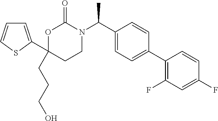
C1(CCCO)(C2=CC=CS2)CCN(C(C2=CC=C(C3=C(F)C=C(F)C=C3)C=C2)C)C(=O)O1
